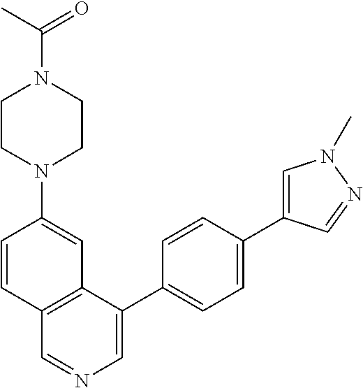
N1(C2=CC3=C(C=C2)C=NC=C3C2=CC=C(C3=CN(C)N=C3)C=C2)CCN(C(C)=O)CC1
